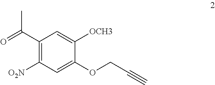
C1(C(=O)C)=C([O2N])C=C(OCC#C)C([OCH3])=C1
